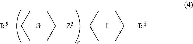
[G].I.C1([Z5]C2CCC([R6])CC2)CCC([R5])CC1
